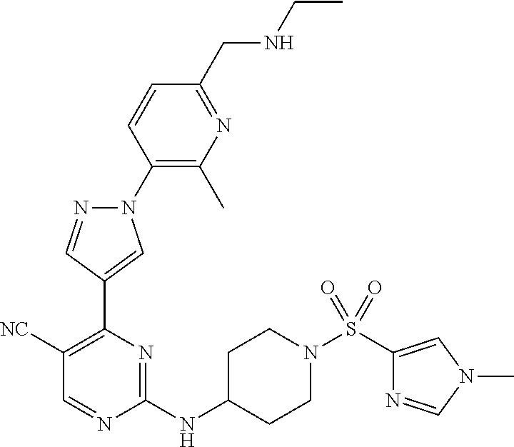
N1(C2=C(C)N=C(CNCC)C=C2)N=CC(C2=C([NC])C=NC(NC3CCN(S(=O)(=O)C4=CN(C)C=N4)CC3)=N2)=C1
